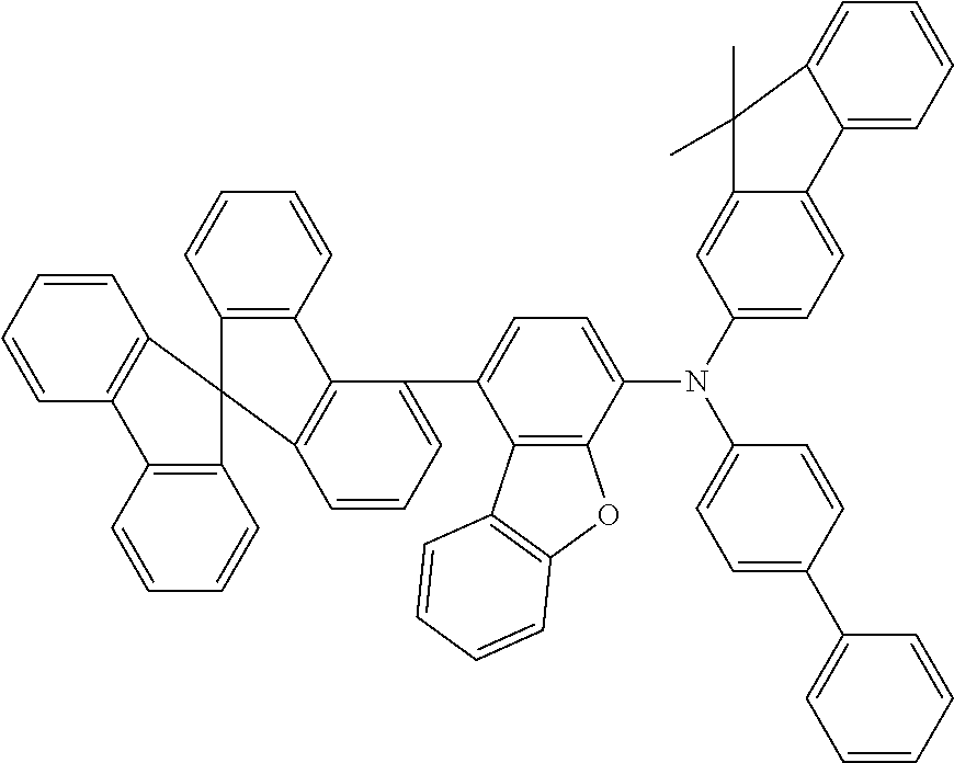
C1=CC=CC2=C1C1(C3=C2C=CC=C3)C2=C(C=CC=C2)C2=C1C=CC=C2C1=CC=C(N(C2=CC=C3C(=C2)C(C)(C)C2=CC=CC=C32)C2=CC=C(C3=CC=CC=C3)C=C2)C2=C1C1=C(O2)C=CC=C1
